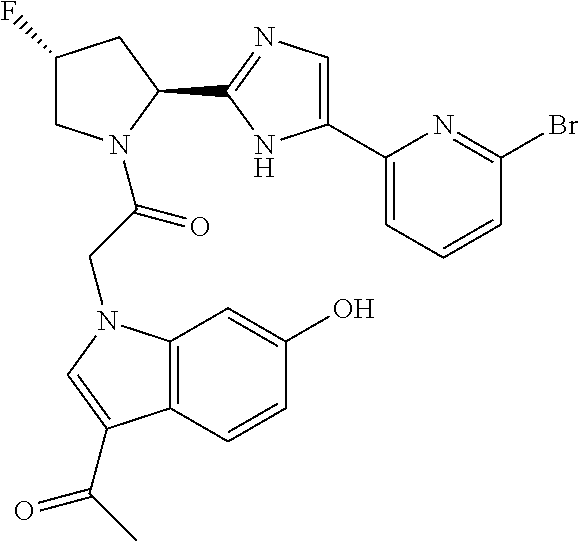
C1C(F)CC(C2=NC=C(C3=CC=CC(Br)=N3)N2)N1C(CN1C2=C(C(C(C)=O)=C1)C=CC(O)=C2)=O
